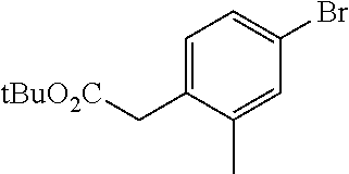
C1=C(C[tBuO2C])C(C)=CC(Br)=C1
